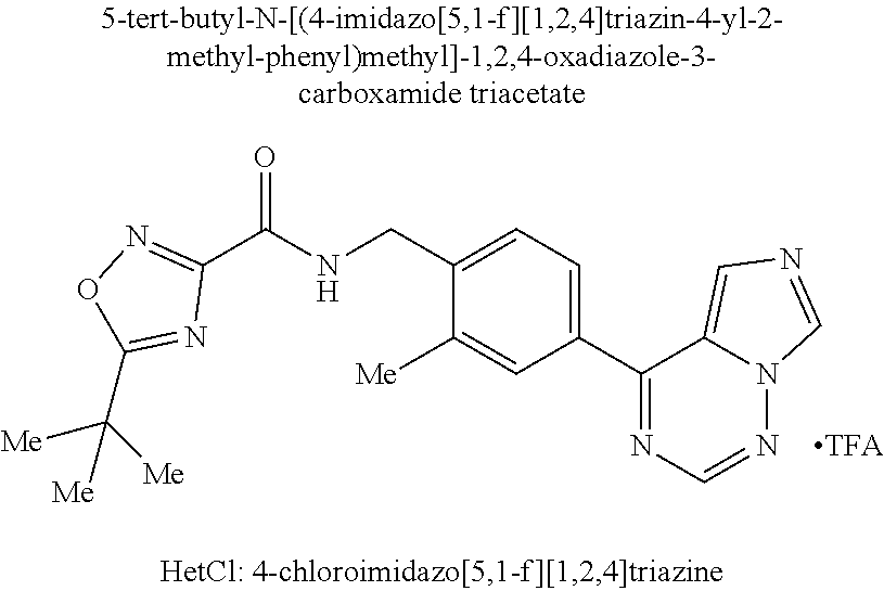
C1(CNC(C2=NOC(C([Me])([Me])[Me])=N2)=O)=CC=C(C2=NC=NN3C2=CN=C3)C=C1[Me]
